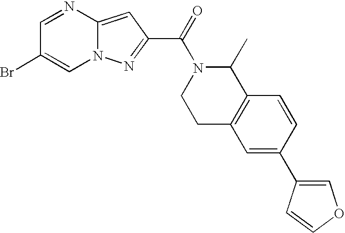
C1=NC2=CC(C(=O)N3CCC4=C(C3C)C=CC(C3=COC=C3)=C4)=NN2C=C1Br
